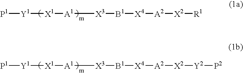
[P1][Y1][X1][A1][X3][B1][X4][A2][X2][R1].[P1][Y1][X1][A1][X3][B1][X4][A2][X2][Y2][P2]
